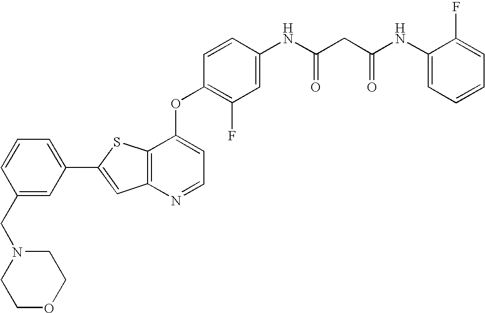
C12=C(SC(C3=CC=CC(CN4CCOCC4)=C3)=C1)C(OC1=C(F)C=C(NC(CC(NC3=CC=CC=C3F)=O)=O)C=C1)=CC=N2
